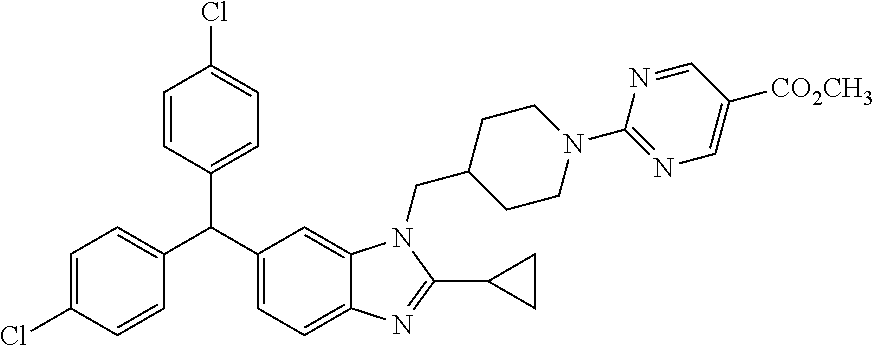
C1=C(Cl)C=CC(C(C2=CC=C3C(=C2)N(CC2CCN(C4=NC=C([CO2CH3])C=N4)CC2)C(C2CC2)=N3)C2=CC=C(Cl)C=C2)=C1
